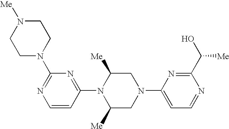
C1(N2C([Me])CN(C3=CC=NC(C(O)[Me])=N3)CC2[Me])=NC(N2CCN([Me])CC2)=NC=C1
